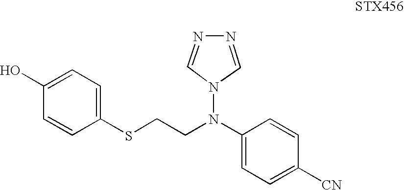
C1(N(N2C=NN=C2)CCSC2=CC=C(O)C=C2)=CC=C([CN])C=C1
